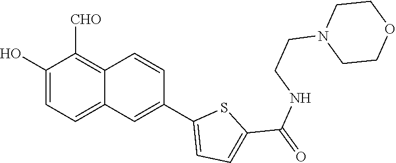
OC1=CC=C2C(=C1[CHO])C=CC(C1=CC=C(C(=O)NCCN3CCOCC3)S1)=C2
